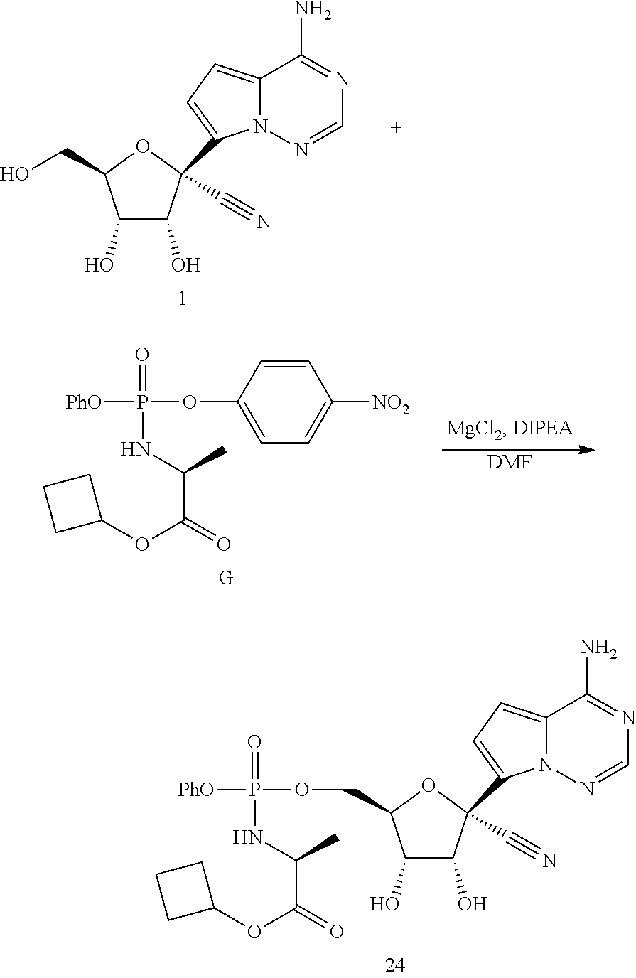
[PhO]P(=O)(OCC1C(O)C(O)C(C#N)(C2=CC=C3N2N=CN=C3N)O1)NC(C)C(=O)OC1CCC1.C1(O)C(O)C(C#N)(C2=CC=C3N2N=CN=C3N)OC1CO.[PhO]P(=O)(OC1=CC=C([NO2])C=C1)NC(C)C(=O)OC1CCC1.[DMF]
